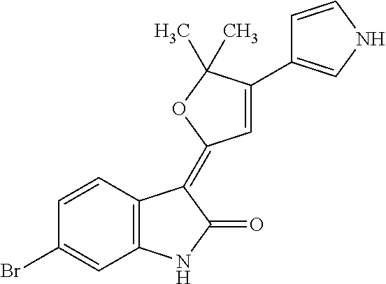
C1=CC(Br)=CC2=C1C(=C1C=C(C3=CNC=C3)C(C)(C)O1)C(=O)N2
